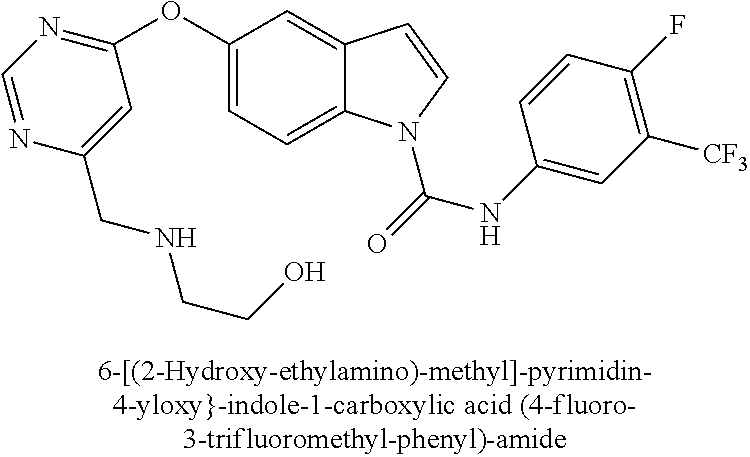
C1(OC2=NC=NC(CNCCO)=C2)=CC=C2C(=C1)C=CN2C(NC1=CC([CF3])=C(F)C=C1)=O
